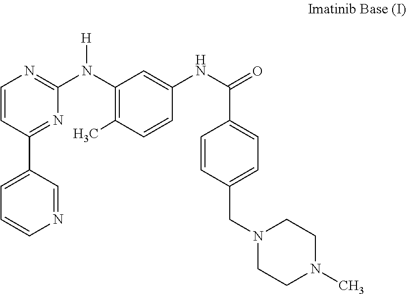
C1=CC(C2=CC=CN=C2)=NC(N(C2=C(C)C=CC(NC(C3=CC=C(CN4CCN(C)CC4)C=C3)=O)=C2)[H])=N1
